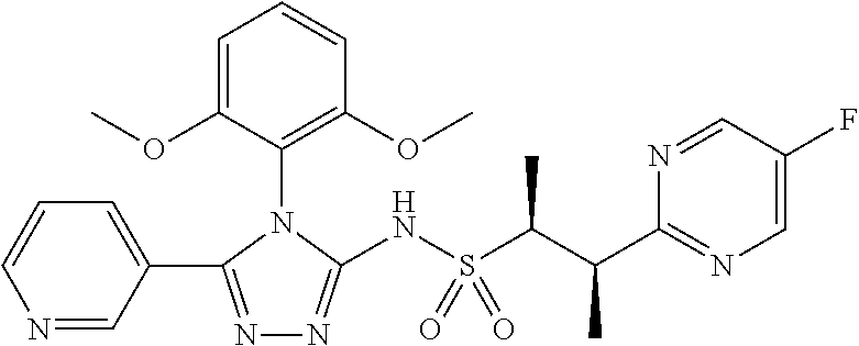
C1=CC=C(C2=NN=C(NS(C(C(C3=NC=C(F)C=N3)C)C)(=O)=O)N2C2=C(OC)C=CC=C2OC)C=N1
